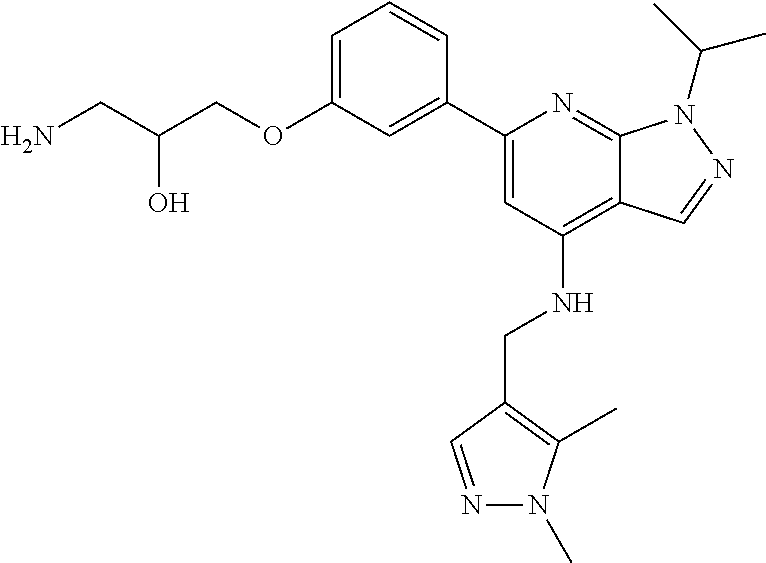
NCC(COC1=CC=CC(C2=CC(NCC3=C(C)N(C)N=C3)=C3C(=N2)N(C(C)C)N=C3)=C1)O
